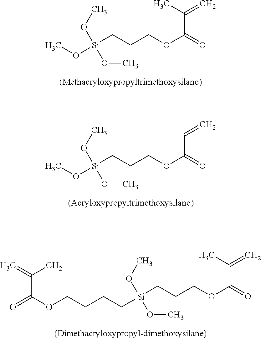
CO[Si](OC)(OC)CCCOC(=O)C(C)=C.CO[Si](OC)(OC)CCCOC(=O)C=C.C(C[Si](OC)(OC)CCCOC(=O)C(C)=C)CCOC(=O)C(=C)C
